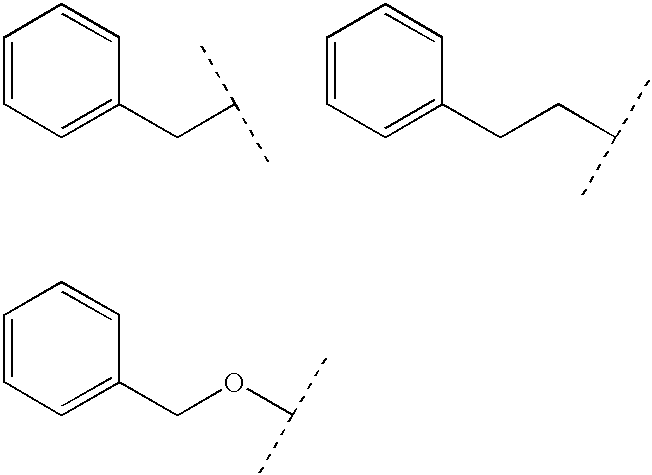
C1=CC=C(CC(C)C)C=C1.C1=CC=C(CCC(C)C)C=C1.C1=CC=C(COC(C)C)C=C1
